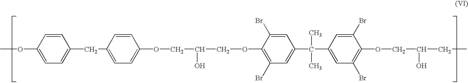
COC1=CC=C(CC2=CC=C(OCC(COC3=C(Br)C=C(C(C)(C)C4=CC(Br)=C(OCC(CC)O)C(Br)=C4)C=C3Br)O)C=C2)C=C1
